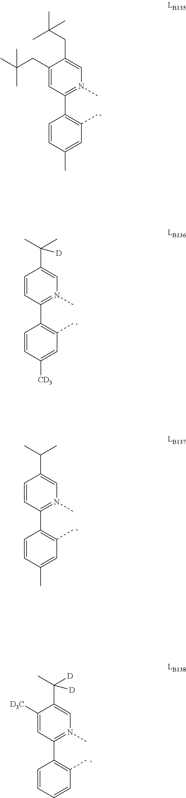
C1(CC(C)(C)C)=CC(C2=C(C)C=C(C)C=C2)=N(C)C=C1CC(C)(C)C.C1=CC(C2=C(C)C=C(C)C=C2)=N(C)C=C1C(C)C.C1([D3C])=CC(C2=C(C)C=CC=C2)=N(C)C=C1C([D])(C)[D].C1=CC(C2=C(C)C=C([CD3])C=C2)=N(C)C=C1C(C)(C)[D]
